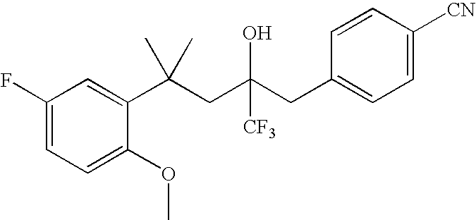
C1=C(OC)C(C(CC(CC2=CC=C([CN])C=C2)([CF3])O)(C)C)=CC(F)=C1
